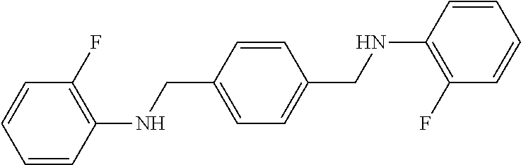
C1=C(CNC2=C(F)C=CC=C2)C=CC(CNC2=C(F)C=CC=C2)=C1
